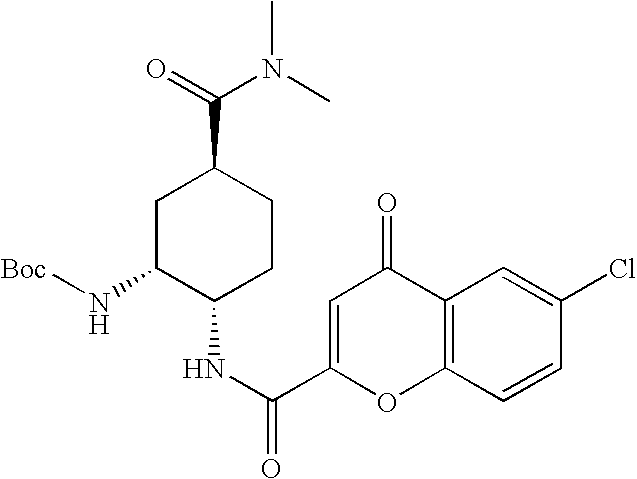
C1C(N[Boc])C(NC(C2=CC(=O)C3=C(O2)C=CC(Cl)=C3)=O)CCC1C(=O)N(C)C
